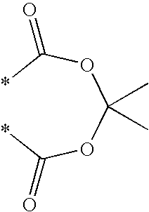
*C(OC(OC(*)=O)(C)C)=O
